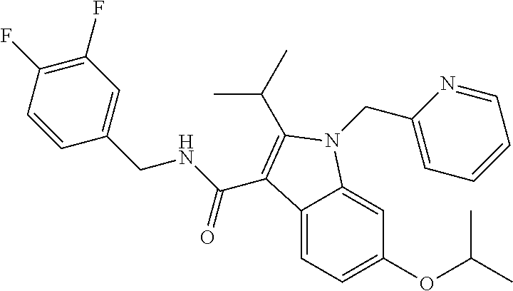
C12=CC=C(OC(C)C)C=C1N(CC1=CC=CC=N1)C(C(C)C)=C2C(NCC1=CC(F)=C(F)C=C1)=O
